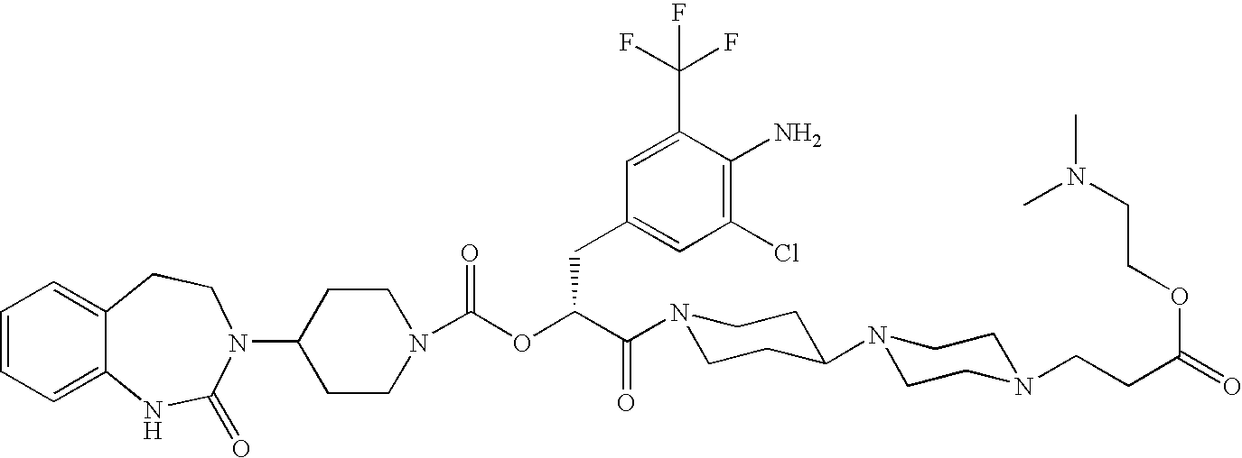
C1=CC=C2C(=C1)CCN(C1CCN(C(OC(C(N3CCC(N4CCN(CCC(=O)OCCN(C)C)CC4)CC3)=O)CC3=CC(Cl)=C(N)C(C(F)(F)F)=C3)=O)CC1)C(=O)N2
